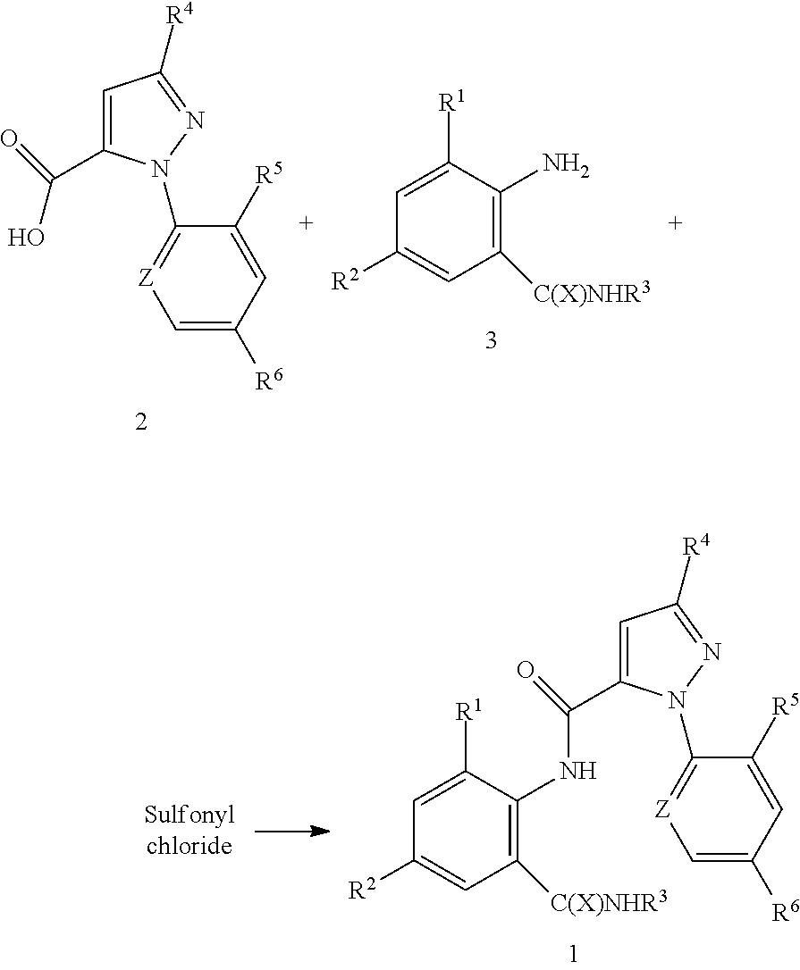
C1=C(C(O)=O)N(C2=[Z]C=C([R6])C=C2[R5])N=C1[R4].C1([C(X)NHR3])=C(N)C([R1])=CC([R2])=C1.C1([C(X)NHR3])=C(NC(C2=CC([R4])=NN2C2=[Z]C=C([R6])C=C2[R5])=O)C([R1])=CC([R2])=C1
